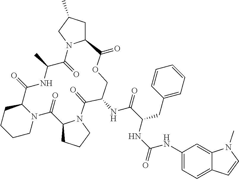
C12CCCCN1C(=O)C1CCCN1C(=O)C(NC(C(CC1=CC=CC=C1)NC(NC1=CC=C3C(=C1)N(C)C=C3)=O)=O)COC(=O)C1CC(C)CN1C(=O)C(C)NC2=O
